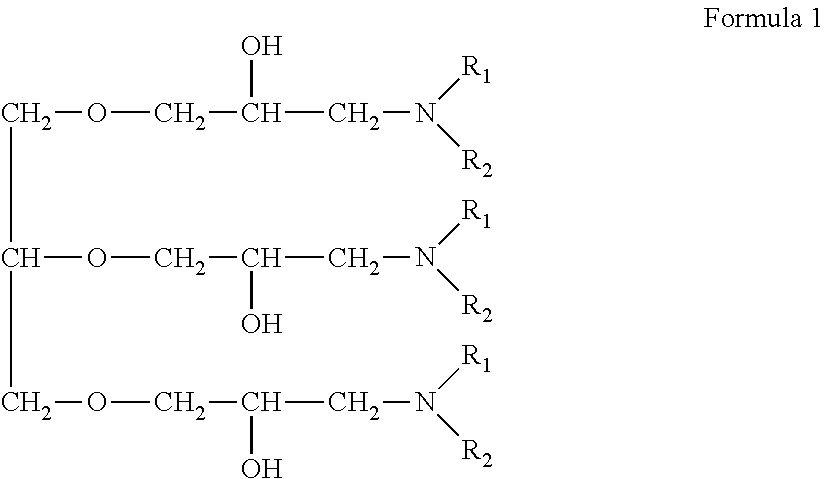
C(C(COCC(CN([R1])[R2])O)OCC(CN([R1])[R2])O)OCC(CN([R2])[R1])O
